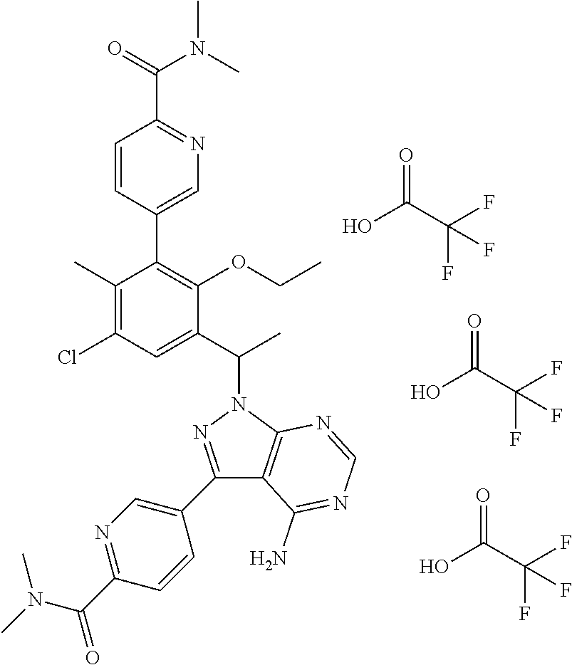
OC(C(F)(F)F)=O.OC(C(F)(F)F)=O.C12=C(N(C(C)C3=CC(Cl)=C(C)C(C4=CN=C(C(=O)N(C)C)C=C4)=C3OCC)N=C1C1=CN=C(C(N(C)C)=O)C=C1)N=CN=C2N.OC(C(F)(F)F)=O
